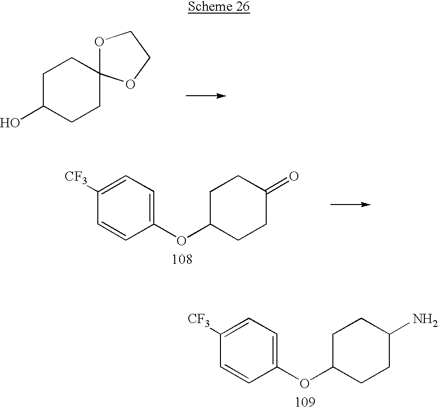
C1(OC2CCC(N)CC2)=CC=C([CF3])C=C1.C1C(O)CCC2(C1)OCCO2.C1(OC2CCC(=O)CC2)=CC=C([CF3])C=C1
